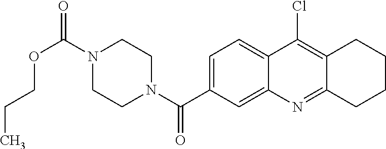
N1(C(OCCC)=O)CCN(C(=O)C2=CC=C3C(=C2)N=C2C(=C3Cl)CCCC2)CC1
